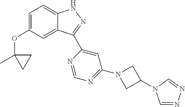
C1=C(OC2(C)CC2)C=C2C(=C1)NN=C2C1=CC(N2CC(N3C=NN=C3)C2)=NC=N1
